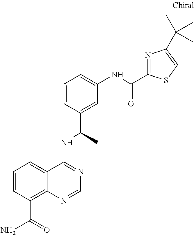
C1=CC(C(N)=O)=C2C(=C1)C(NC(C)C1=CC(NC(=O)C3=NC(C(C)(C)C)=CS3)=CC=C1)=NC=N2
